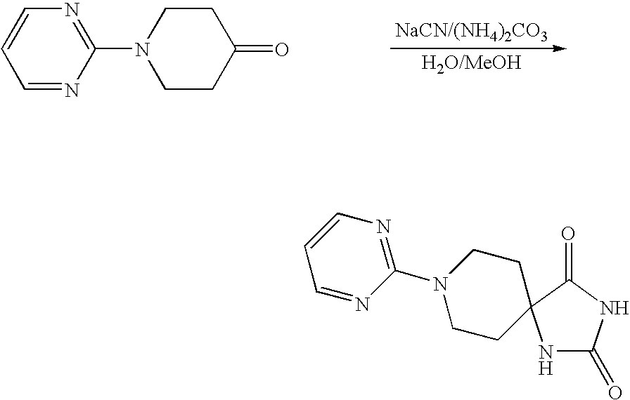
C1CC(=O)CCN1C1=NC=CC=N1.N1C(=O)NC(=O)C12CCN(C1=NC=CC=N1)CC2
